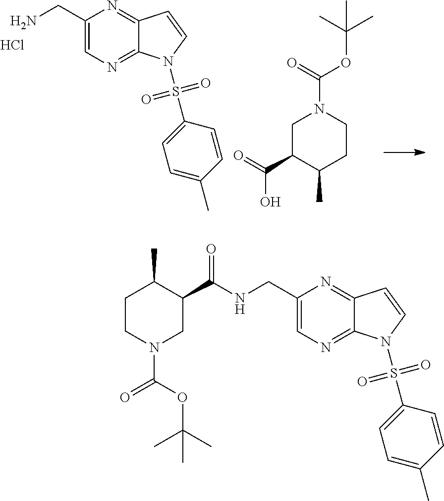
C1(CN)=CN=C2C(=N1)C=CN2S(C1=CC=C(C)C=C1)(=O)=O.Cl.C1C(C(=O)O)C(C)CCN1C(OC(C)(C)C)=O.C1(CNC(C2CN(C(OC(C)(C)C)=O)CCC2C)=O)=CN=C2C(=N1)C=CN2S(C1=CC=C(C)C=C1)(=O)=O
